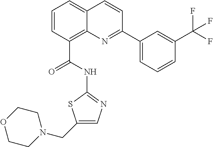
C1=CC(C(NC2=NC=C(CN3CCOCC3)S2)=O)=C2C(=C1)C=CC(C1=CC=CC(C(F)(F)F)=C1)=N2
